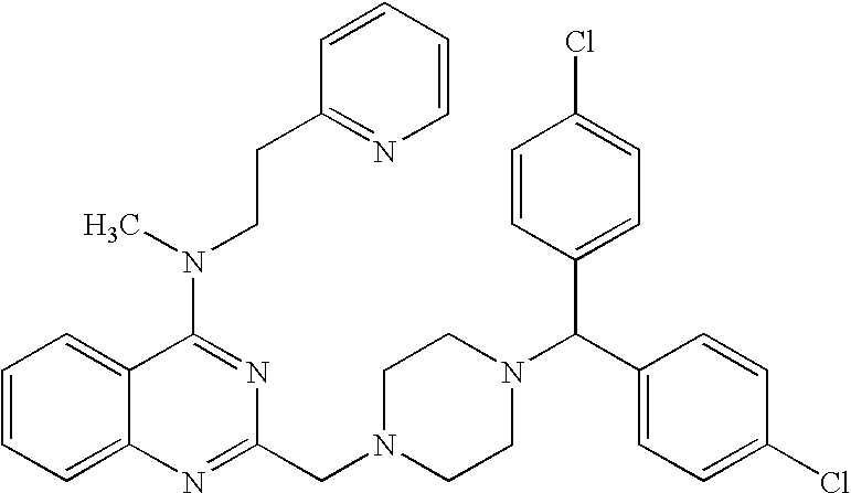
C1=CC=C2C(=C1)C(N(C)CCC1=NC=CC=C1)=NC(CN1CCN(C(C3=CC=C(Cl)C=C3)C3=CC=C(Cl)C=C3)CC1)=N2
